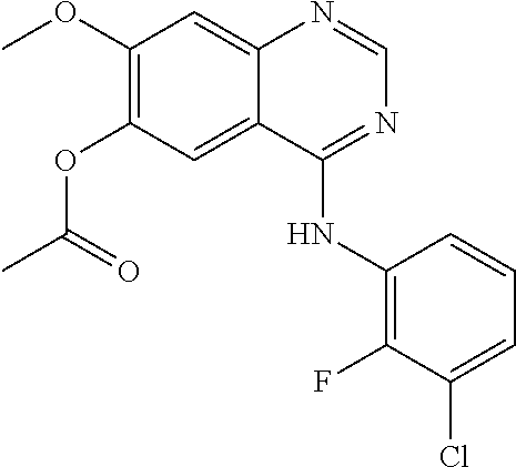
C1(OC)=C(OC(C)=O)C=C2C(=C1)N=CN=C2NC1=C(F)C(Cl)=CC=C1
